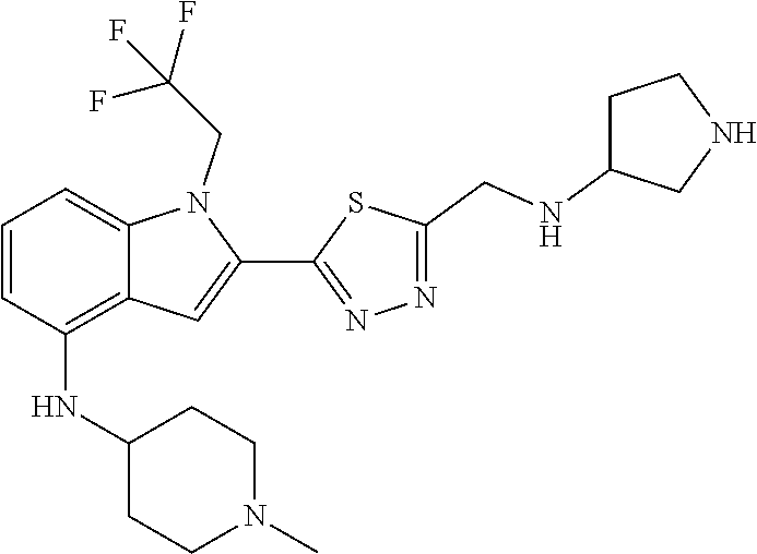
N1=C(C2=CC3=C(NC4CCN(C)CC4)C=CC=C3N2CC(F)(F)F)SC(CNC2CCNC2)=N1
